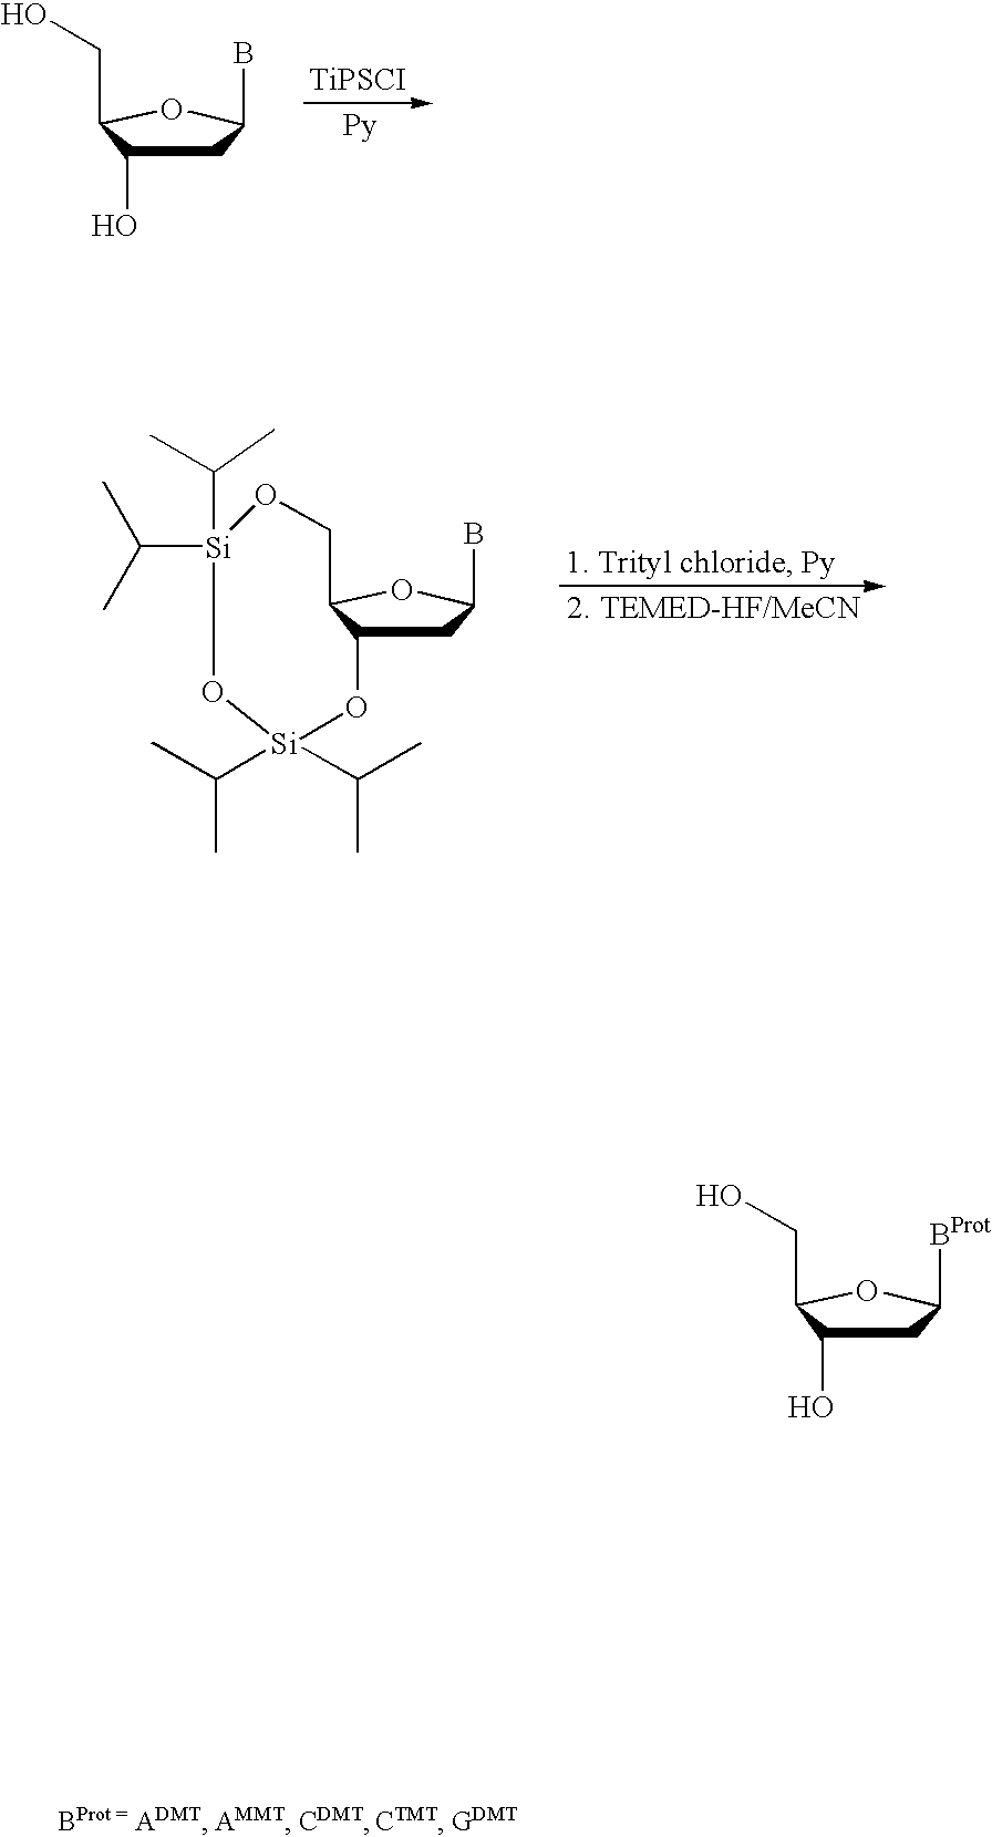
[TiPSCI].C1C(O)C(CO)OC1B.C1C2C(OC1B)CO[Si](C(C)C)(C(C)C)O[Si](C(C)C)(C(C)C)O2.C1C(O)C(CO)OC1[BProt]
